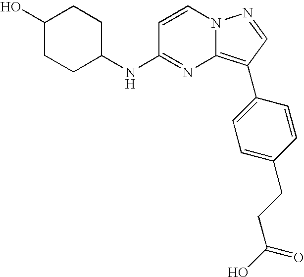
C1(O)CCC(NC2=NC3=C(C4=CC=C(CCC(O)=O)C=C4)C=NN3C=C2)CC1
